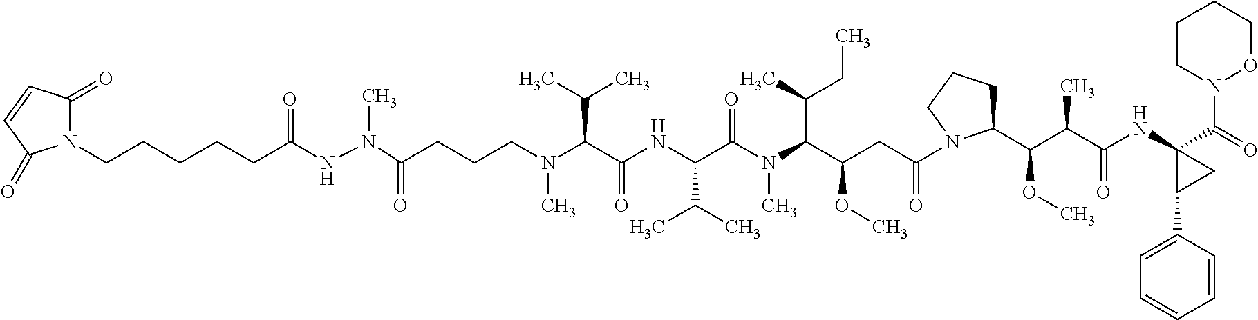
CN(C(C(NC(C(N(C(C(CC(=O)N1CCCC1C(C(C(NC1(C(=O)N2OCCCC2)C(C2=CC=CC=C2)C1)=O)C)OC)OC)C(C)CC)C)=O)C(C)C)=O)C(C)C)CCCC(=O)N(NC(CCCCCN1C(=O)C=CC1=O)=O)C
